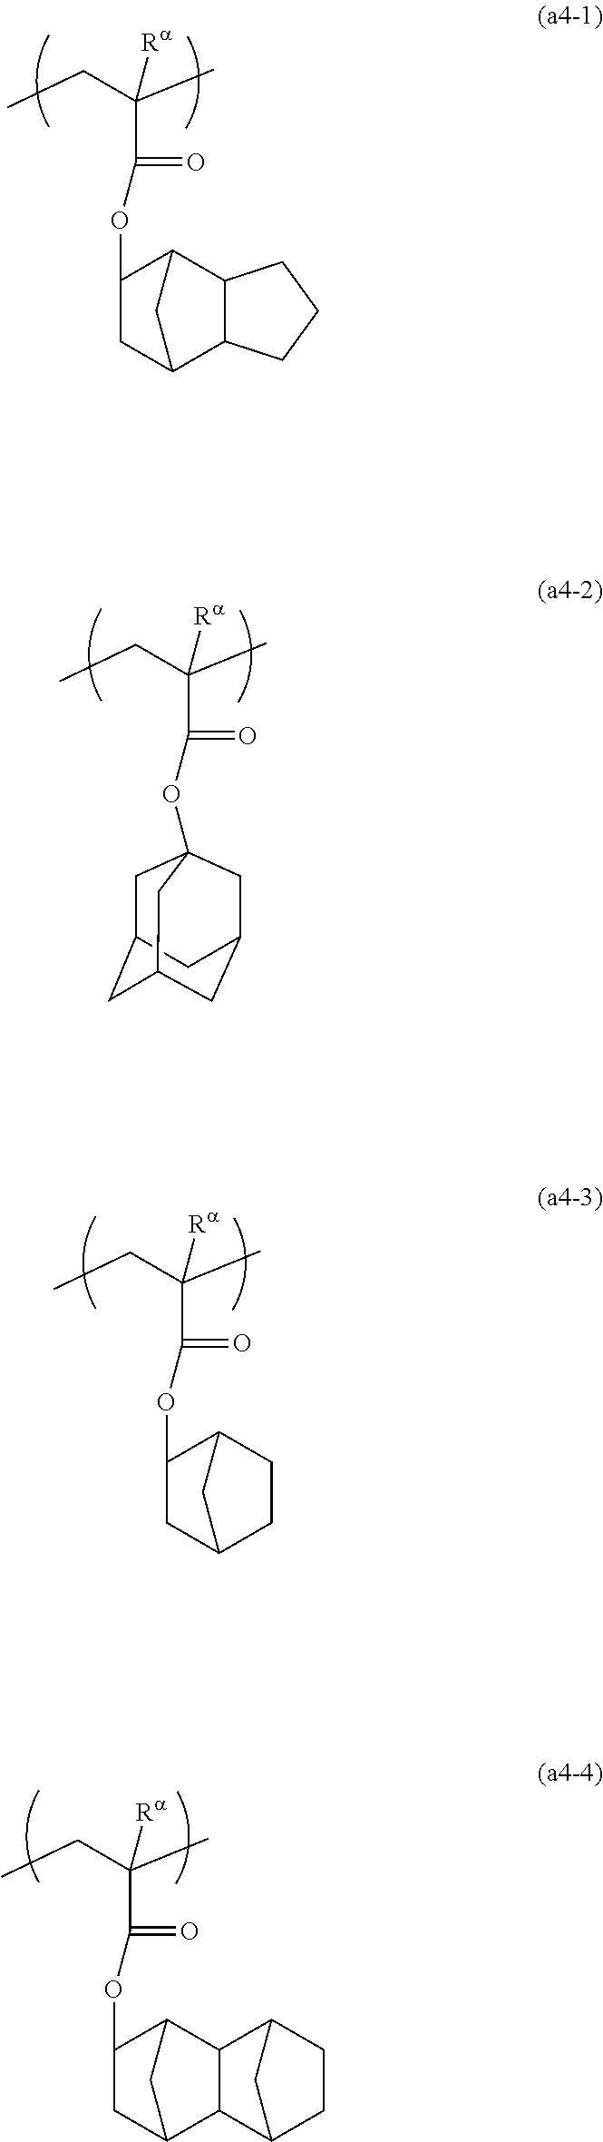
CCC(C)([Ra])C(=O)OC1CC2C3C(C1C2)CCC3.CCC(C)([Ra])C(=O)OC12CC3CC(CC(C1)C3)C2.CCC(C)([Ra])C(=O)OC1CC2CCC1C2.CCC(C)([Ra])C(=O)OC1CC2C3C4CCC(C4)C3C1C2
